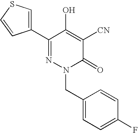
C1(CN2N=C(C3=CSC=C3)C(O)=C([CN])C2=O)=CC=C(F)C=C1
